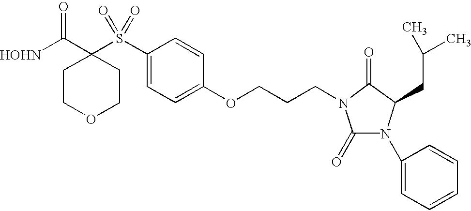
[HOHN]C(C1(S(C2=CC=C(OCCCN3C(=O)N(C4=CC=CC=C4)C(CC(C)C)C3=O)C=C2)(=O)=O)CCOCC1)=O
